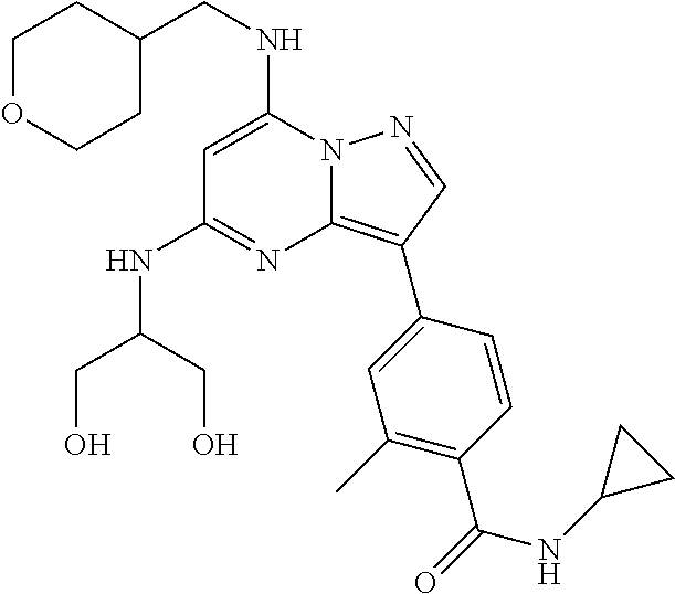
C(NC1=CC(NC(CO)CO)=NC2=C(C3=CC(C)=C(C(=O)NC4CC4)C=C3)C=NN12)C1CCOCC1
